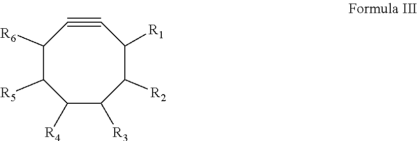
C1([R4])C([R3])C([R2])C([R1])C#CC([R6])C1[R5]
